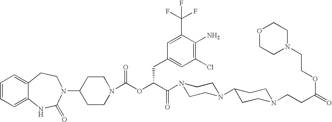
C12=CC=CC=C1NC(=O)N(C1CCN(C(OC(C(=O)N3CCN(C4CCN(CCC(=O)OCCN5CCOCC5)CC4)CC3)CC3=CC(Cl)=C(N)C(C(F)(F)F)=C3)=O)CC1)CC2
